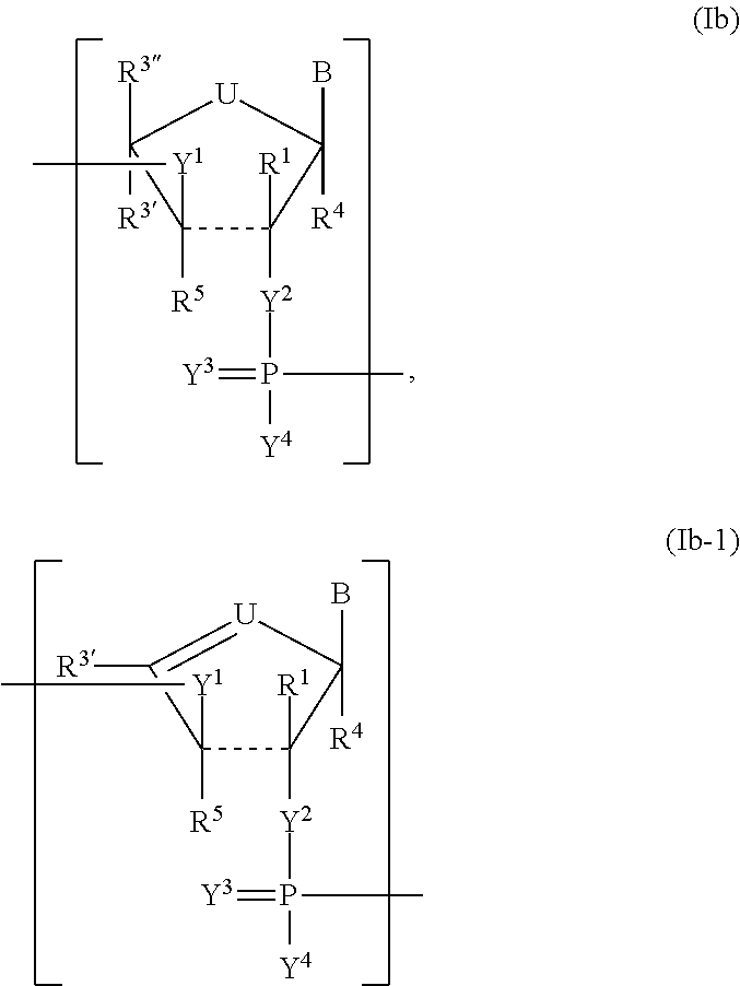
C1([Y1]C)([R5])C([R1])([Y2]P(C)(=[Y3])[Y4])C(B)([R4])[U]C1([R3])[R3].C1([Y1]C)([R5])C([R1])([Y2]P(C)(=[Y3])[Y4])C(B)([R4])[U]=C1[R3]
